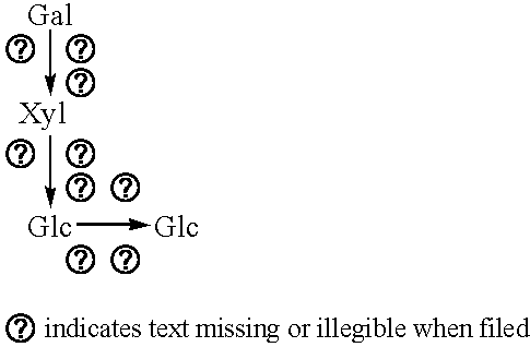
[Xyl](->[Glc]->[Glc])-[Gal]
